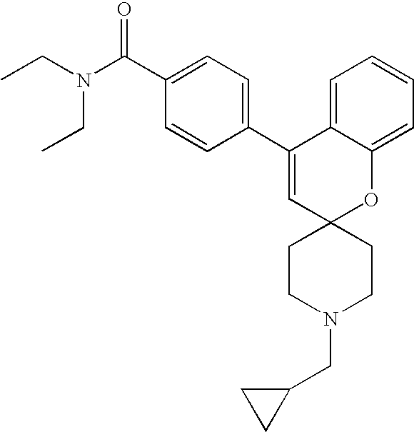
CCN(C(C1=CC=C(C2=CC3(OC4=CC=CC=C24)CCN(CC2CC2)CC3)C=C1)=O)CC
